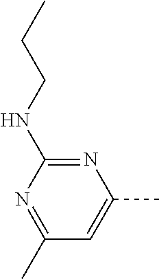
N1=C(NCCC)N=C(C)C=C1C
